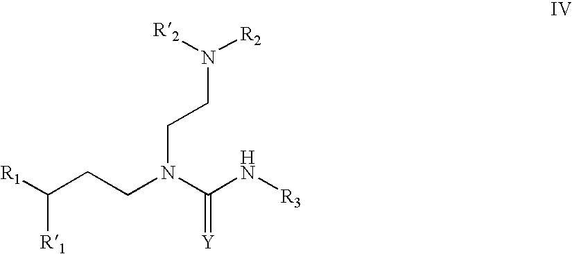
C(CCN(C(N[R3])=[Y])CCN([R2])[R2])([R1])[R1]
